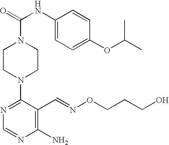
C1CN(C2=NC=NC(N)=C2C=NOCCCO)CCN1C(=O)NC1=CC=C(OC(C)C)C=C1
